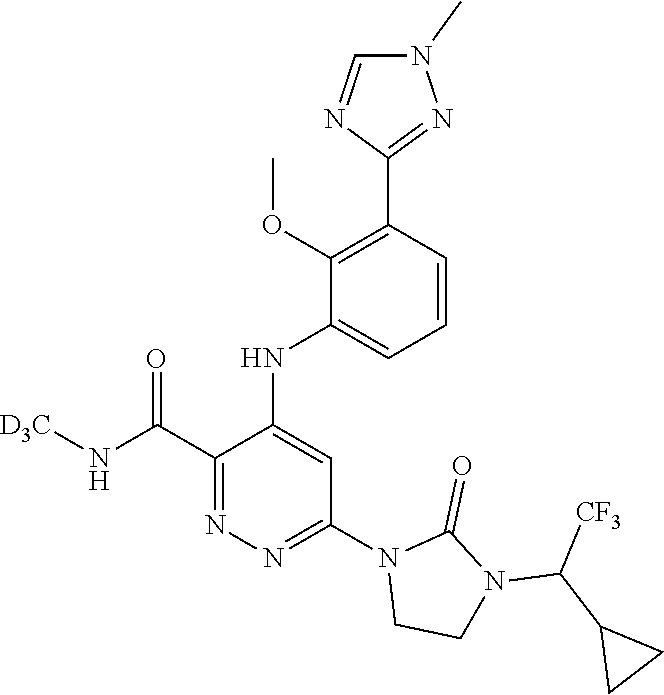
C1(C(N[D3C])=O)=NN=C(N2CCN(C(C3CC3)[CF3])C2=O)C=C1NC1=CC=CC(C2=NN(C)C=N2)=C1OC
